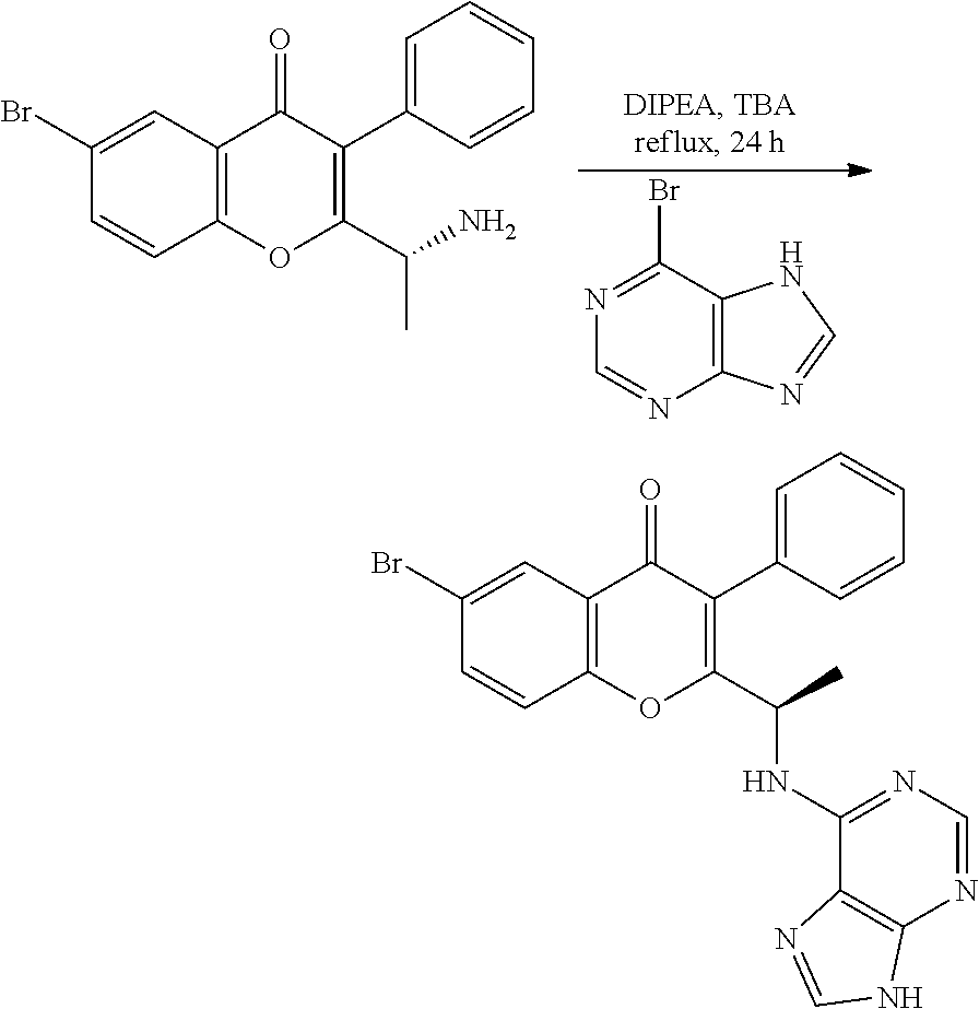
N1=C(Br)C2=C(N=C1)N=CN2.C1(Br)=CC2=C(C=C1)OC(C(N)C)=C(C1=CC=CC=C1)C2=O.C1(Br)=CC2=C(C=C1)OC(C(C)NC1=NC=NC3=C1N=CN3)=C(C1=CC=CC=C1)C2=O
